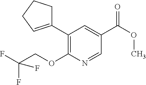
C1(C2=CCCC2)=C(OCC(F)(F)F)N=CC(C(OC)=O)=C1
